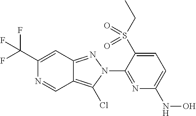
C1(C(F)(F)F)=CC2=NN(C3=NC(NO)=CC=C3S(CC)(=O)=O)C(Cl)=C2C=N1
